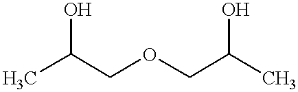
CC(COCC(C)O)O
